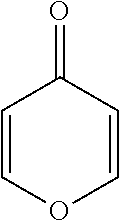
C1=COC=CC1=O
